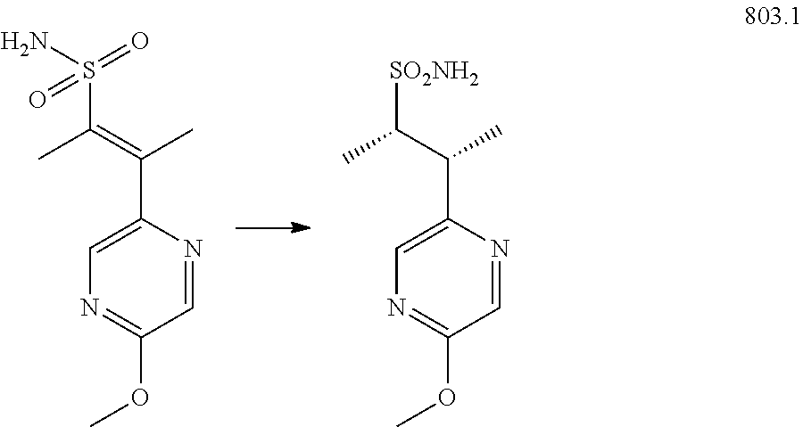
C1(C(C(C)[SO2NH2])C)=CN=C(OC)C=N1.C1(C(=C(C)S(N)(=O)=O)C)=CN=C(OC)C=N1
